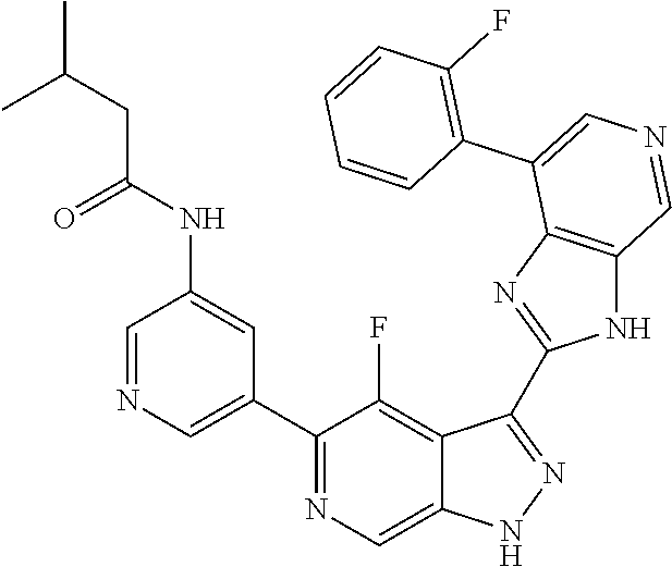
C1(C2=CN=CC(NC(CC(C)C)=O)=C2)=NC=C2C(=C1F)C(C1=NC3=C(N1)C=NC=C3C1=C(F)C=CC=C1)=NN2
